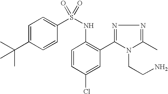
C1=C(C(C)(C)C)C=CC(S(NC2=C(C3=NN=C(C)N3CCN)C=C(Cl)C=C2)(=O)=O)=C1
